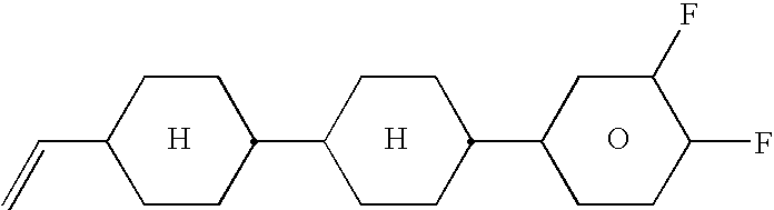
[H].[H].O.C1(C=C)CCC(C2CCC(C3CCC(F)C(F)C3)CC2)CC1
